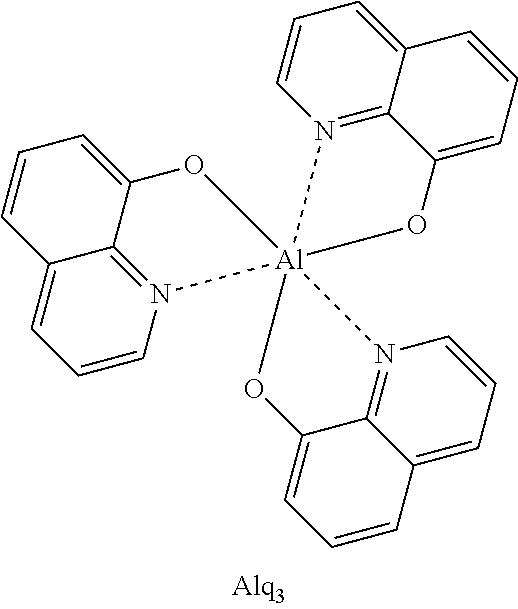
C1=CC2=CC=CN3=C2C(=C1)O[Al]312(N3=C4C(=CC=C3)C=CC=C4O1)OC1=CC=CC3=CC=CN2=C31
